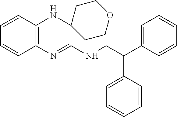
C12=C(N=C(NCC(C3=CC=CC=C3)C3=CC=CC=C3)C3(N1)CCOCC3)C=CC=C2
